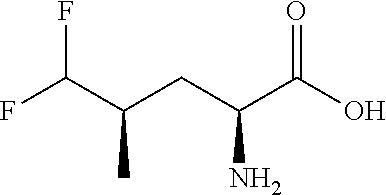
FC(C(CC(C(O)=O)N)C)F
